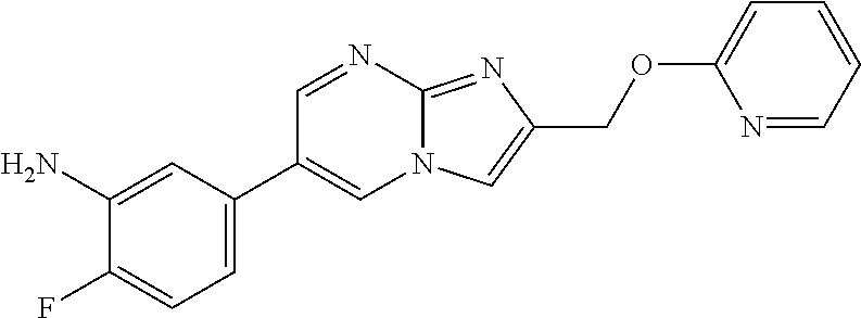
C1=C(C2=CN3C(=NC(COC4=CC=CC=N4)=C3)N=C2)C=C(N)C(F)=C1
